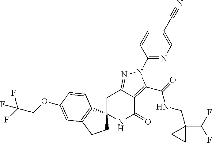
C1C2=NN(C3=NC=C(C#N)C=C3)C(C(=O)NCC3(C(F)F)CC3)=C2C(=O)NC12CCC1=C2C=CC(OCC(F)(F)F)=C1
